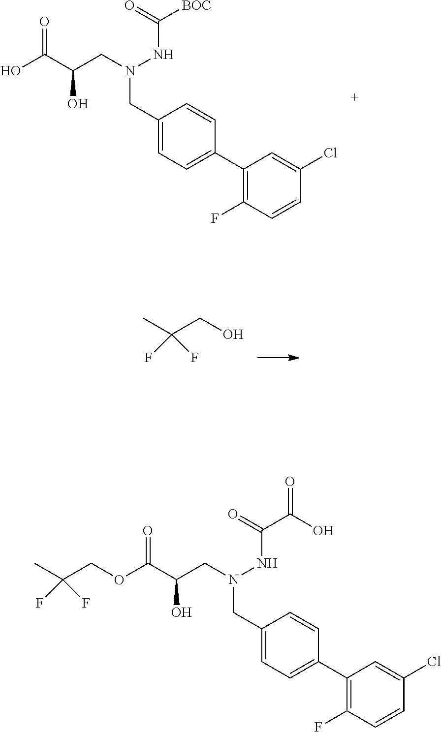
OC(C(CN(CC1=CC=C(C2=C(F)C=CC(Cl)=C2)C=C1)NC([BOC])=O)O)=O.CC(CO)(F)F.O(C(C(CN(CC1=CC=C(C2=C(F)C=CC(Cl)=C2)C=C1)NC(C(O)=O)=O)O)=O)CC(C)(F)F
